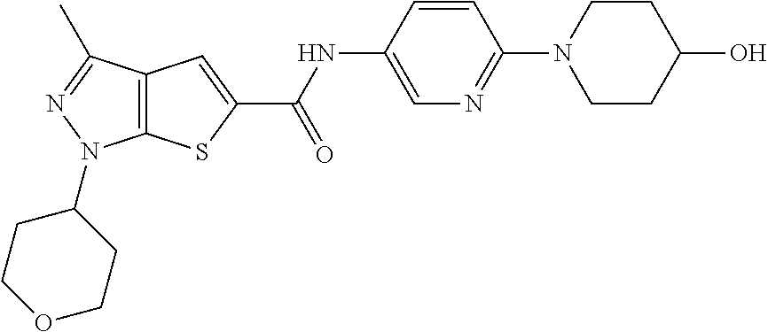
C12=C(C(C)=NN1C1CCOCC1)C=C(C(NC1=CN=C(N3CCC(O)CC3)C=C1)=O)S2
